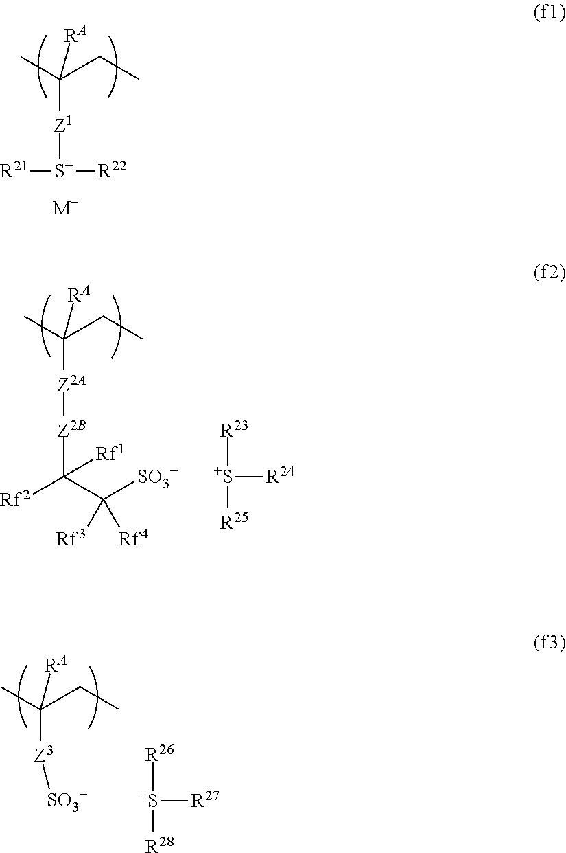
[Z1]([S+]([R21])[R22])C(CC)(C)[RA].[M-].[Z2A]([Z2B]C([Rf2])(C([Rf3])([Rf4])[SO3-])[Rf1])C(CC)(C)[RA].[R23][S+]([R25])[R24].[Z3](C(CC)(C)[RA])[SO3-].[R26][S+]([R28])[R27]
